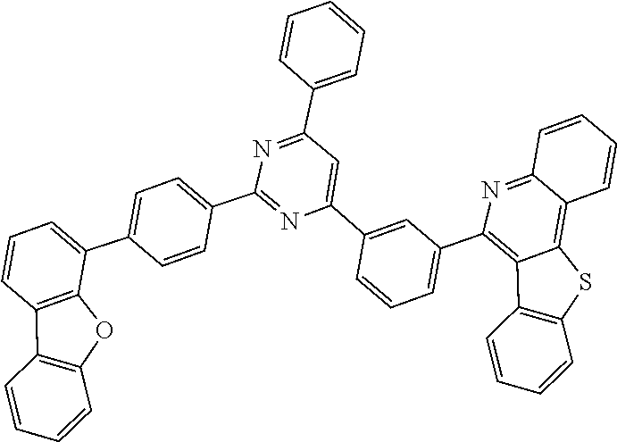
C1(C2=CC=CC3=C2OC2=C3C=CC=C2)=CC=C(C2=NC(C3=CC(C4=C5C(=C6C(=N4)C=CC=C6)SC4=C5C=CC=C4)=CC=C3)=CC(C3=CC=CC=C3)=N2)C=C1
